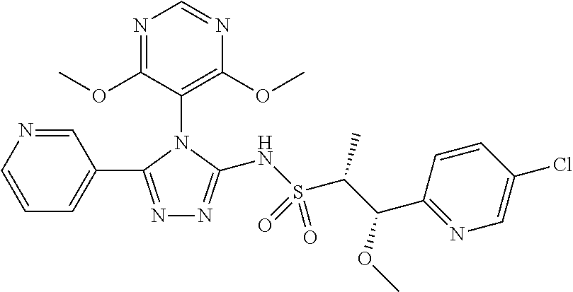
N1=C(C2=CC=CN=C2)N(C2=C(OC)N=CN=C2OC)C(NS(C(C(OC)C2=NC=C(Cl)C=C2)C)(=O)=O)=N1
